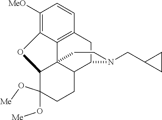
C1([MeO])=C2C3=C(C=C1)CC1C4C3(C(C(O[Me])(O[Me])CC4)O2)CCN1CC1CC1
